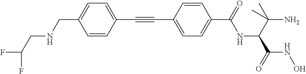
C1=CC(C#CC2=CC=C(C(=O)NC(C(C)(N)C)C(=O)NO)C=C2)=CC=C1CNCC(F)F
